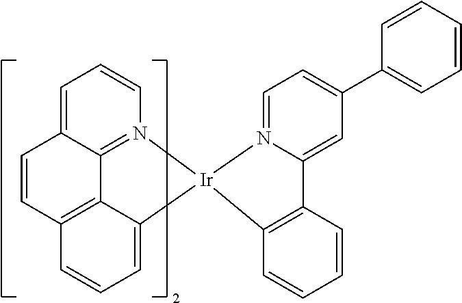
C1=C2C3=N(C=C1)[Ir]1(C4=CC=CC(=C34)C=C2)N2=CC=C(C3=CC=CC=C3)C=C2C2=C1C=CC=C2
